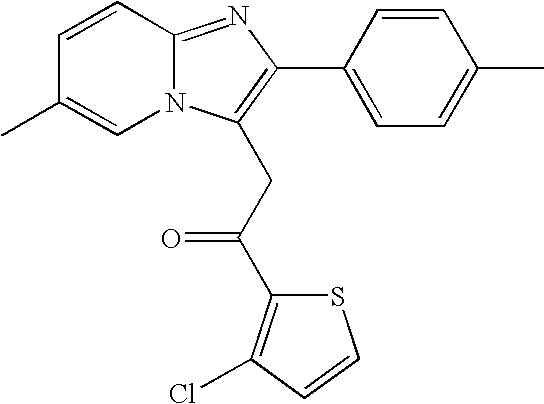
C1=CC2=NC(C3=CC=C(C)C=C3)=C(CC(=O)C3=C(Cl)C=CS3)N2C=C1C
